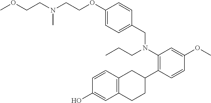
N(CCOC1=CC=C(CN(C2=C(C3CC4=C(CC3)C=C(O)C=C4)C=CC(OC)=C2)CCC)C=C1)(CCOC)C
